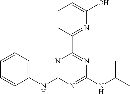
C1(NC2=NC(C3=NC(O)=CC=C3)=NC(NC(C)C)=N2)=CC=CC=C1
